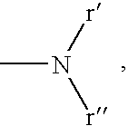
N([r])([r])C
